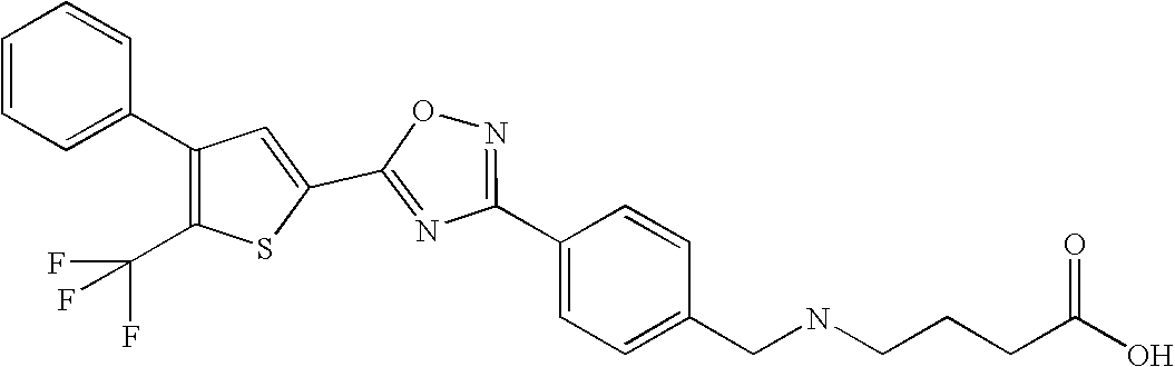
C1(CNCCCC(O)=O)=CC=C(C2=NOC(C3=CC(C4=CC=CC=C4)=C(C(F)(F)F)S3)=N2)C=C1
